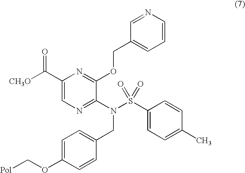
C1(C([CH3O])=O)=CN=C(N(S(C2=CC=C(C)C=C2)(=O)=O)CC2=CC=C(OC[Pol])C=C2)C(OCC2=CC=CN=C2)=N1
